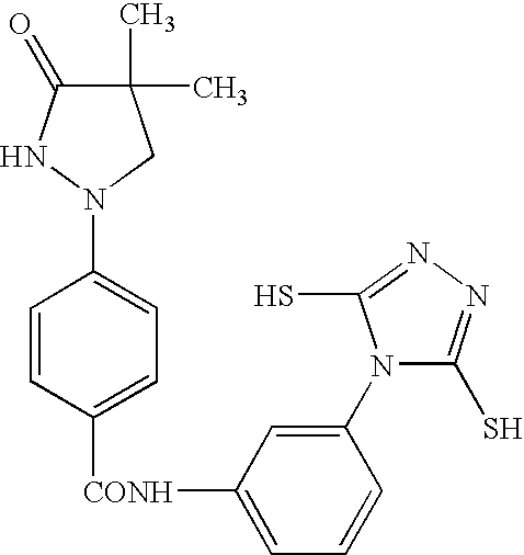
C1=CC([CONH]C2=CC=CC(N3C(S)=NN=C3S)=C2)=CC=C1N1CC(C)(C)C(=O)N1
